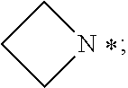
C1NCC1
